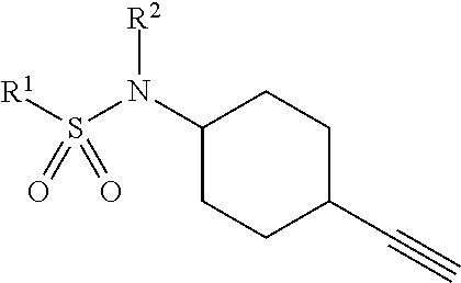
[R1]S(N(C1CCC(C#C)CC1)[R2])(=O)=O
